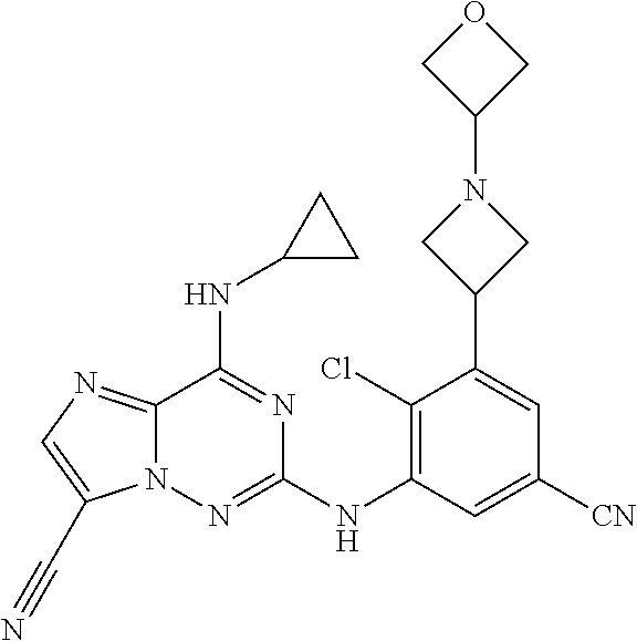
C12=NC=C(C#N)N1N=C(NC1=C(Cl)C(C3CN(C4COC4)C3)=CC([CN])=C1)N=C2NC1CC1
